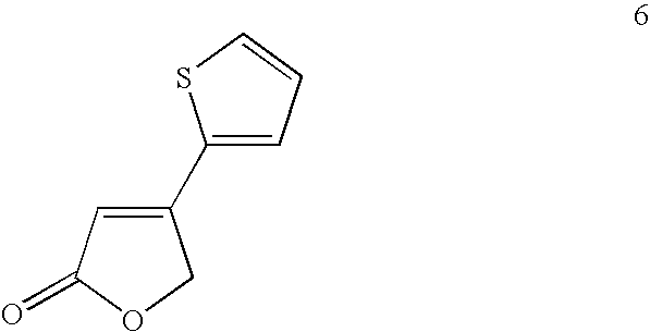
C1(C2=CC=CS2)=CC(=O)OC1
